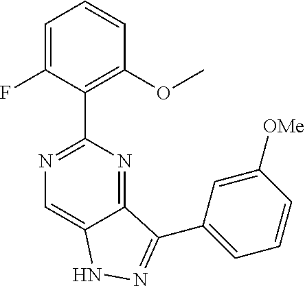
C1=C(F)C(C2=NC=C3C(=N2)C(C2=CC=CC([OMe])=C2)=NN3)=C(OC)C=C1
